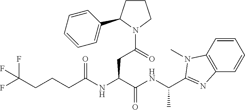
C1=CC2=C(C=C1)N=C(C(NC(C(NC(CCCC(F)(F)F)=O)CC(N1CCCC1C1=CC=CC=C1)=O)=O)C)N2C
